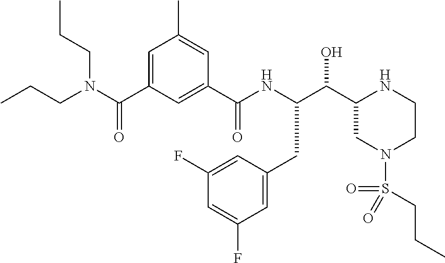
C(C1CN(S(CCC)(=O)=O)CCN1)(O)C(NC(C1=CC(C(N(CCC)CCC)=O)=CC(C)=C1)=O)CC1=CC(F)=CC(F)=C1
